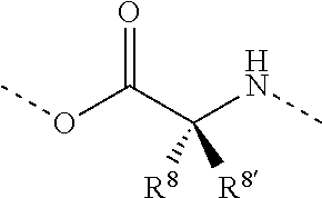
COC(C(NC)([R8])[R8])=O
